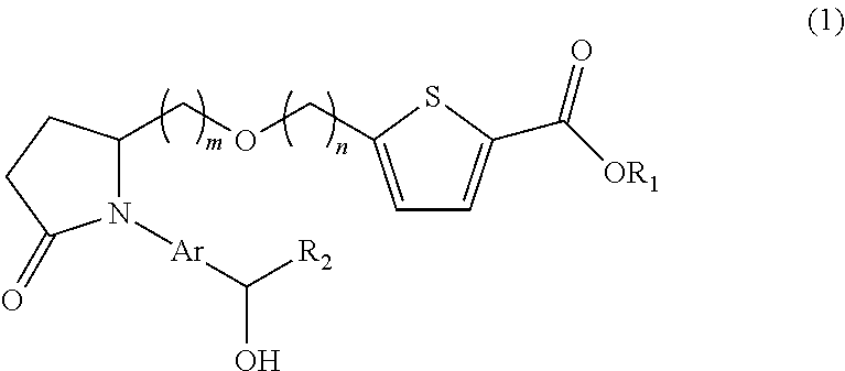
C1=C(COCC2N([Ar]C(O)[R2])C(=O)CC2)SC(C([OR1])=O)=C1
